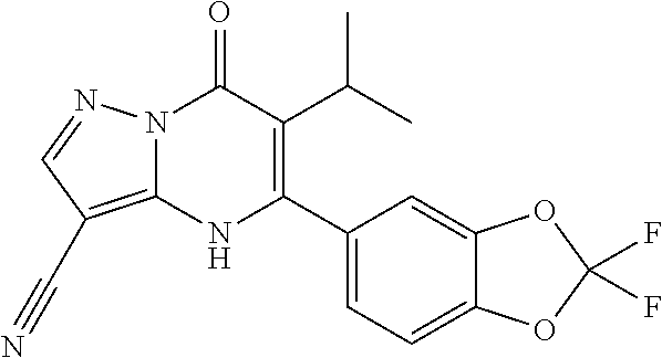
N12C(=C(C#N)C=N1)NC(C1=CC=C3C(=C1)OC(F)(F)O3)=C(C(C)C)C2=O
